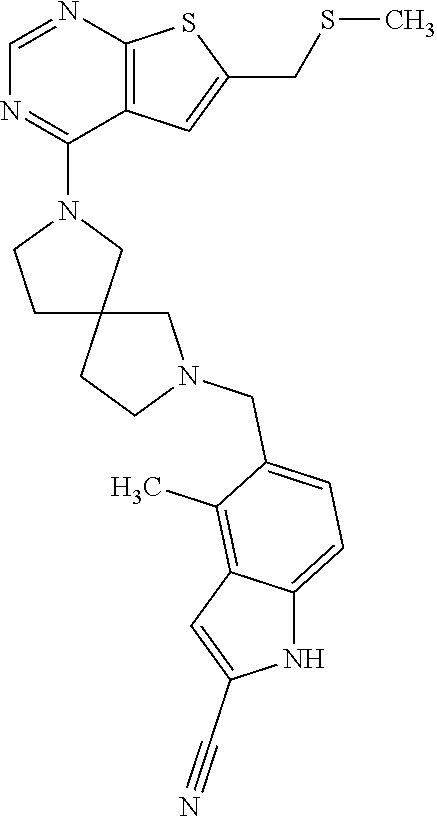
N1(C2=NC=NC3=C2C=C(CSC)S3)CCC2(C1)CN(CC1=CC=C3C(=C1C)C=C(C#N)N3)CC2
